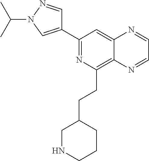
C1(C2=NC(CCC3CNCCC3)=C3C(=C2)N=CC=N3)=CN(C(C)C)N=C1
